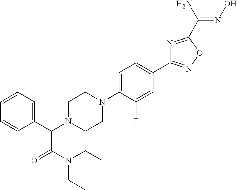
C1(C(N2CCN(C3=CC=C(C4=NOC(C(N)=NO)=N4)C=C3F)CC2)C(N(CC)CC)=O)=CC=CC=C1
